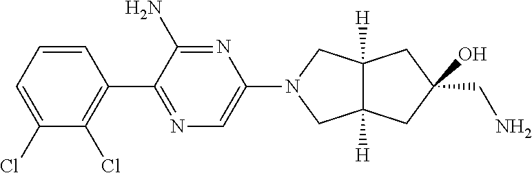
C1=CC=C(Cl)C(Cl)=C1C1=NC=C(N2CC3([H])C([H])(C2)CC(O)(CN)C3)N=C1N
